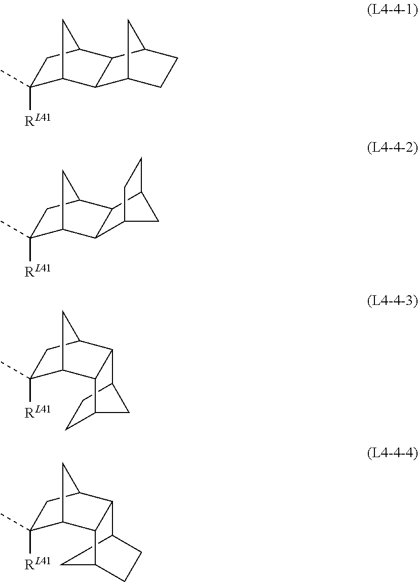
C1(C)([RL41])C2CC(C1)C1C2C2CCC1C2.C1(C)([RL41])C2CC(C1)C1C2C2CC1CC2.C1(C)([RL41])C2CC(C1)C1C3CCC(C3)C21.C1(C)([RL41])C2CC(C1)C1C3CC(CC3)C21
